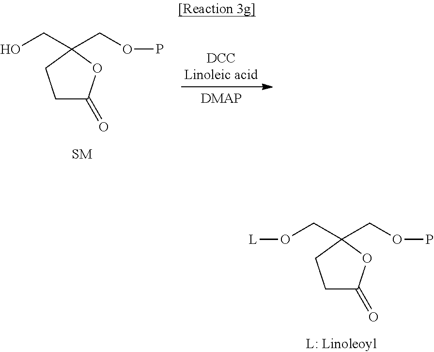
OCC1(COP)CCC(=O)O1.O(CC1(COP)CCC(=O)O1)[L]
